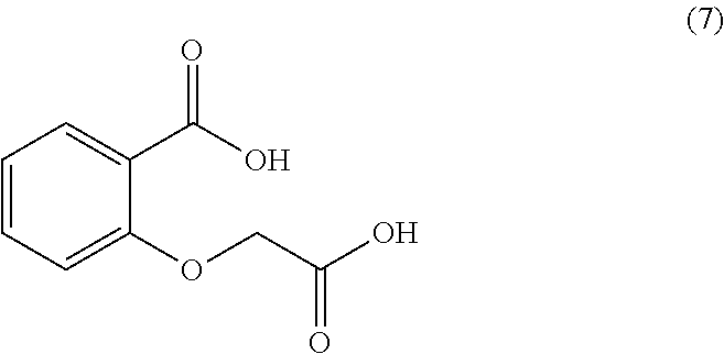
C1=CC=C(OCC(O)=O)C(C(O)=O)=C1
